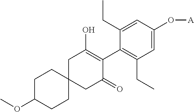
C1C(OC)CCC2(C1)CC(=O)C(C1=C(CC)C=C(O[A])C=C1CC)=C(O)C2
